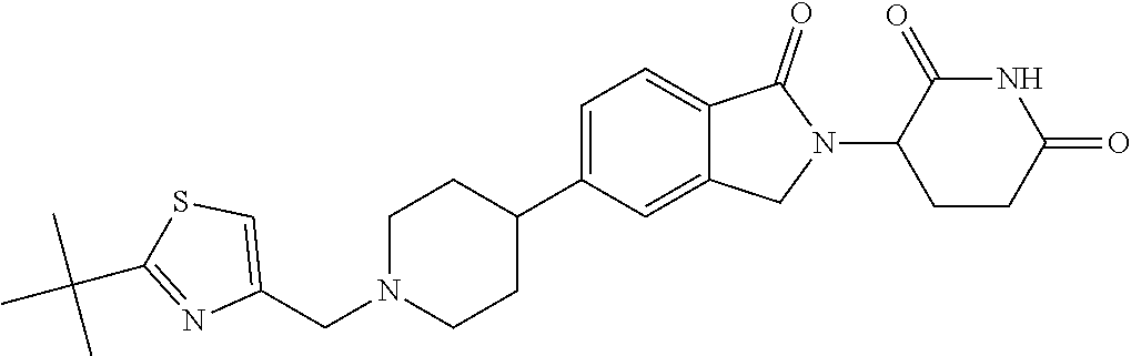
C1N(CC2=CSC(C(C)(C)C)=N2)CCC(C2=CC=C3C(=C2)CN(C2CCC(=O)NC2=O)C3=O)C1
